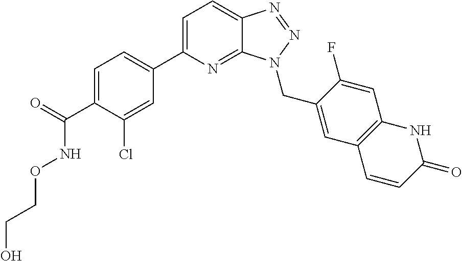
C1=C(C(=O)NOCCO)C(Cl)=CC(C2=CC=C3C(=N2)N(CC2=CC4=C(C=C2F)NC(=O)C=C4)N=N3)=C1
